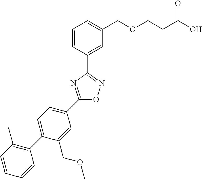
C1=CC(C2=NOC(C3=CC=C(C4=C(C)C=CC=C4)C(COC)=C3)=N2)=CC(COCCC(=O)O)=C1
